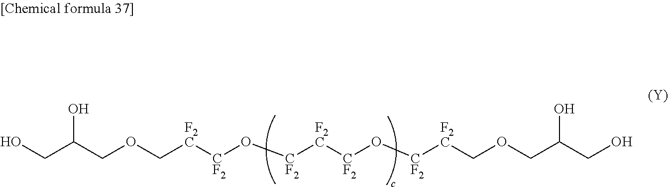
OCC(COC[F2C][CF2]O[CF2][F2C][CF2]O[CF2][F2C]COCC(CO)O)O
